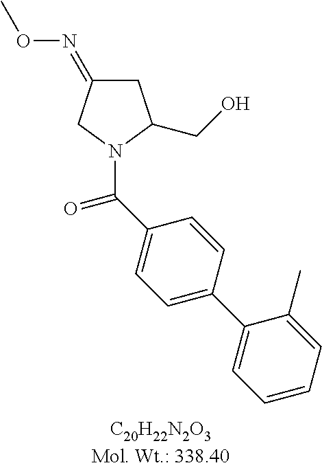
C1=C(C2=CC=CC=C2C)C=CC(C(=O)N2C(CO)CC(=NOC)C2)=C1
